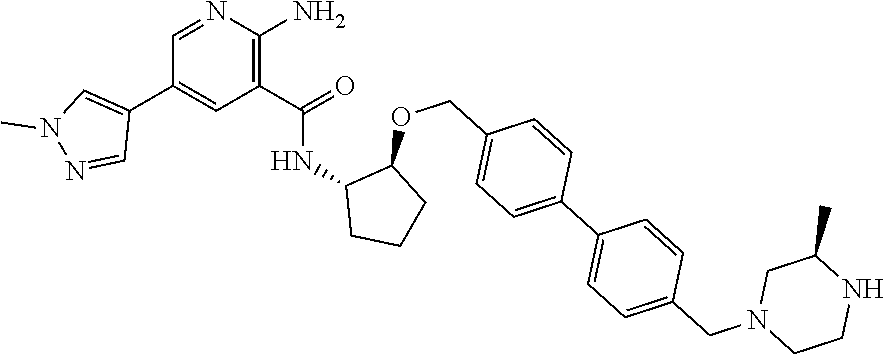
C1=NC(N)=C(C(=O)NC2CCCC2OCC2=CC=C(C3=CC=C(CN4CCNC(C)C4)C=C3)C=C2)C=C1C1=CN(C)N=C1
